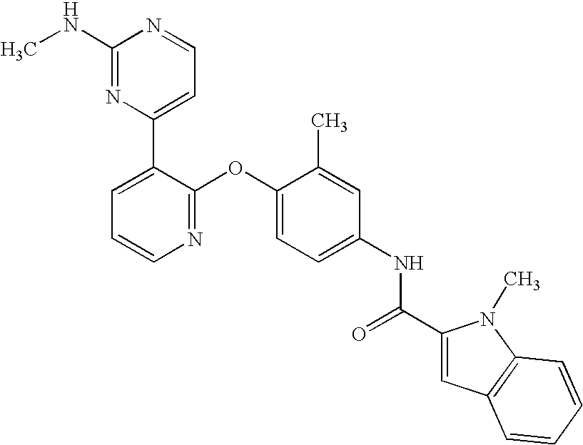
C1(NC)=NC(C2=CC=CN=C2OC2=CC=C(NC(C3=CC4=C(N3C)C=CC=C4)=O)C=C2C)=CC=N1
